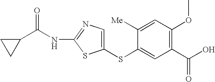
C1(SC2=CC(C(O)=O)=C(OC)C=C2[Me])=CN=C(NC(C2CC2)=O)S1
